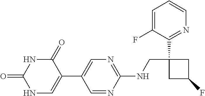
C1(NCC2(C3=NC=CC=C3F)CC(F)C2)=NC=C(C2=CNC(=O)NC2=O)C=N1
